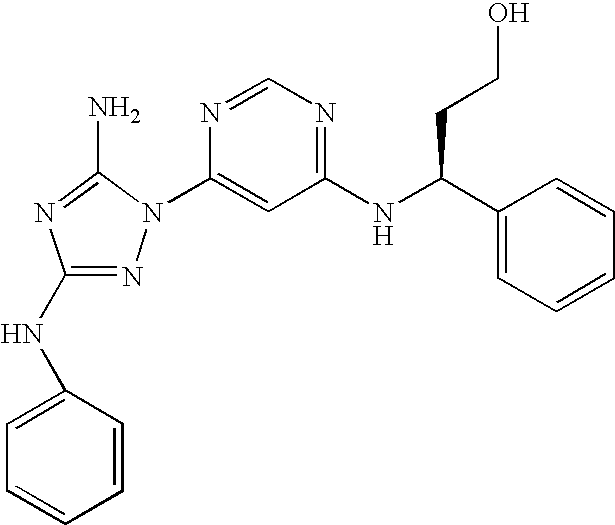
N1=C(NC2=CC=CC=C2)N=C(N)N1C1=CC(NC(C2=CC=CC=C2)CCO)=NC=N1
